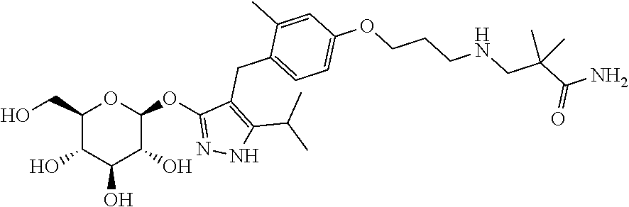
C1(CO)C(O)C(O)C(O)C(OC2=NNC(C(C)C)=C2CC2=CC=C(OCCCNCC(C(N)=O)(C)C)C=C2C)O1
